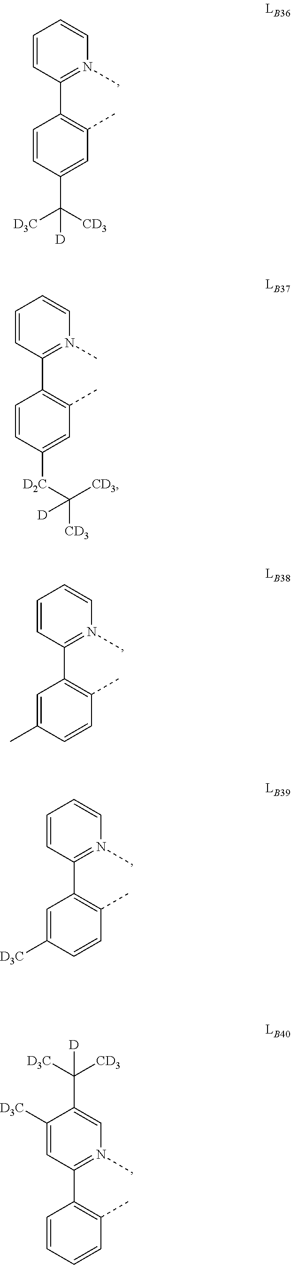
C1=CC(C2=C(C)C=C(C([CD3])([D3C])[D])C=C2)=N(C)C=C1.C1=CC(C2=C(C)C=C([D2C]C([CD3])([CD3])[D])C=C2)=N(C)C=C1.C1=CC(C2=C(C)C=CC(C)=C2)=N(C)C=C1.C1=CC(C2=C(C)C=CC([D3C])=C2)=N(C)C=C1.C1([D3C])=CC(C2=C(C)C=CC=C2)=N(C)C=C1C([D3C])([CD3])[D]
